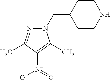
N1(CC2CCNCC2)N=C(C)C([N+](=O)[O-])=C1C
